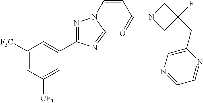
C1([F3C])=CC([CF3])=CC(C2=NN(C=CC(N3CC(CC4=CN=CC=N4)(F)C3)=O)C=N2)=C1
